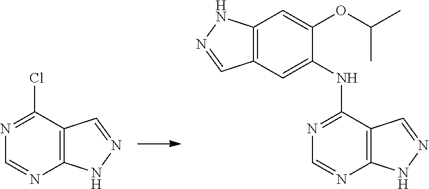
C12=C(NN=C1)N=CN=C2Cl.C12=C(NN=C1)N=CN=C2NC1=CC2=C(C=C1OC(C)C)NN=C2
